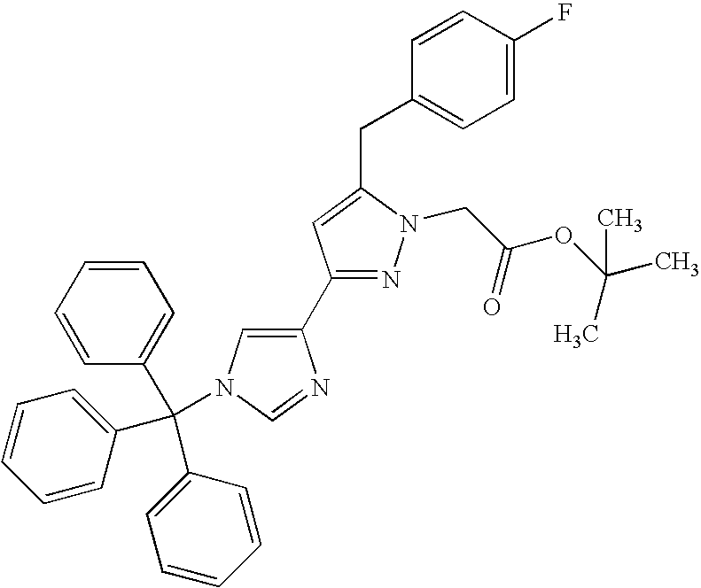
C1(C2=NN(CC(OC(C)(C)C)=O)C(CC3=CC=C(F)C=C3)=C2)=CN(C(C2=CC=CC=C2)(C2=CC=CC=C2)C2=CC=CC=C2)C=N1
